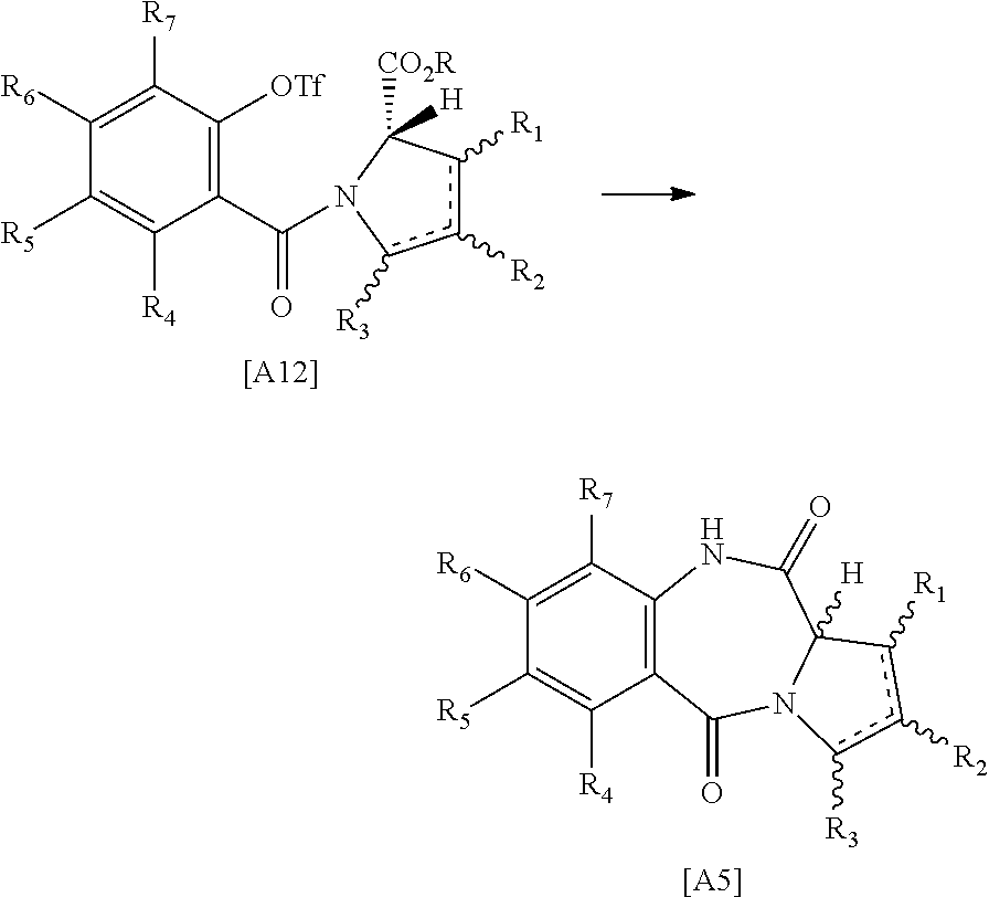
[[A12]].C1(C(=O)N2C([CO2R])([H])c([R1])c([R2])c2[R3])=C([OTf])C([R7])=C([R6])C([R5])=C1[R4].[[A5]].C12=C(C([R7])=C([R6])C([R5])=C1[R4])NC(=O)C1([H])N(C2=O)c([R3])c([R2])c1[R1]
